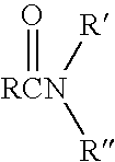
[RCN](=O)([R])[R]
